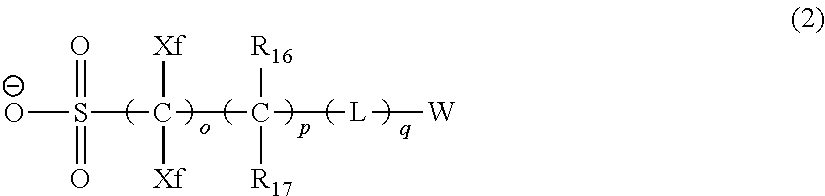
[O-]S(C(C([L][W])([R16])[R17])([Xf])[Xf])(=O)=O
